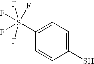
C1=CC(S)=CC=C1S(F)(F)(F)(F)F
